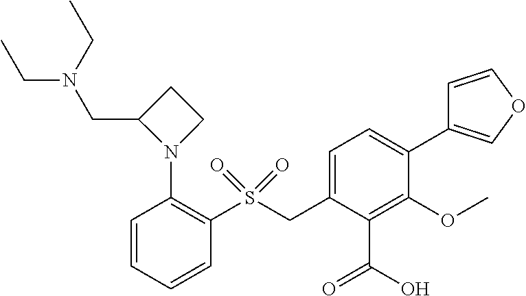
C1(C2=CC=C(CS(C3=C(N4CCC4CN(CC)CC)C=CC=C3)(=O)=O)C(C(O)=O)=C2OC)=COC=C1
